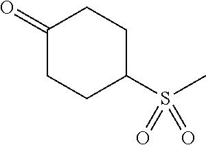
C1(=O)CCC(S(C)(=O)=O)CC1
